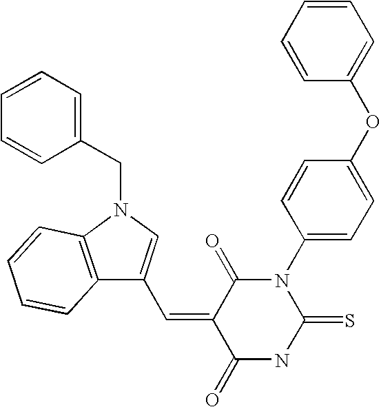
N1C(=S)N(C2=CC=C(OC3=CC=CC=C3)C=C2)C(=O)C(=CC2=CN(CC3=CC=CC=C3)C3=C2C=CC=C3)C1=O
